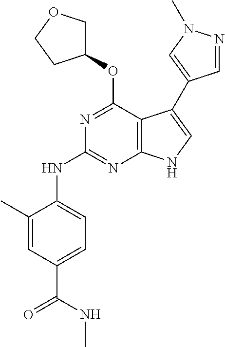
N(C1=NC2=C(C(OC3COCC3)=N1)C(C1=CN(C)N=C1)=CN2)C1=CC=C(C(NC)=O)C=C1C
